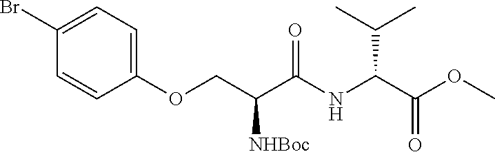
C1(OCC(C(NC(C(OC)=O)C(C)C)=O)[NHBoc])=CC=C(Br)C=C1
